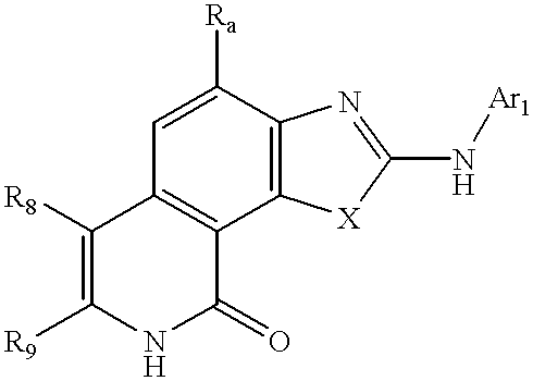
C1([R8])=C([R9])NC(=O)C2=C1C=C([Ra])C1=C2[X]C(N[Ar1])=N1
